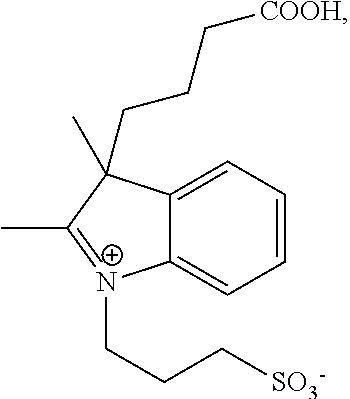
C12=CC=CC=C1[N+](CCC[SO3-])=C(C)C2(C)CCC[COOH]
